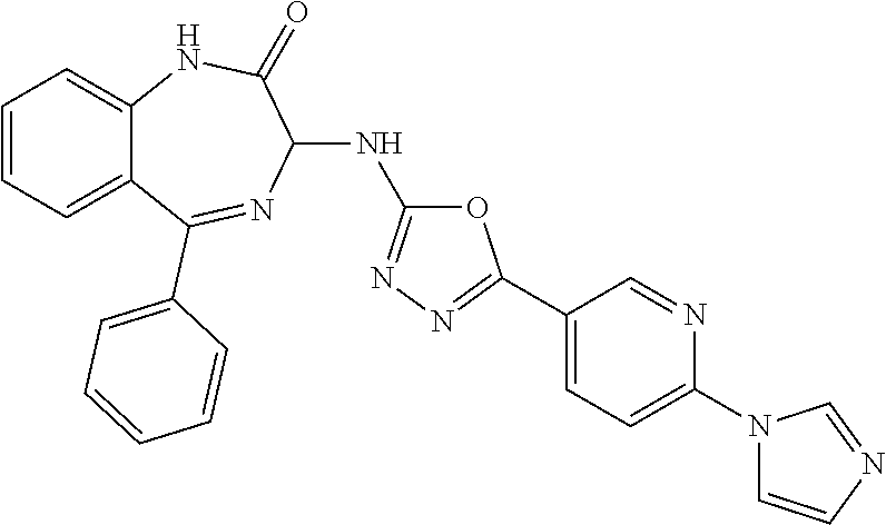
C1(NC2=NN=C(C3=CC=C(N4C=CN=C4)N=C3)O2)C(=O)NC2=CC=CC=C2C(C2=CC=CC=C2)=N1
